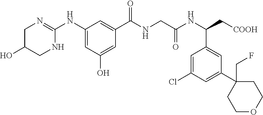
C1(NC2=NCC(O)CN2)=CC(O)=CC(C(NCC(NC(C[COOH])C2=CC(C3(CF)CCOCC3)=CC(Cl)=C2)=O)=O)=C1
